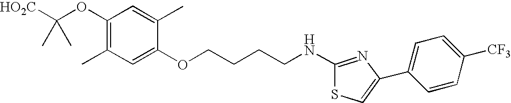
[HO2C]C(OC1=C(C)C=C(OCCCCNC2=NC(C3=CC=C([CF3])C=C3)=CS2)C(C)=C1)(C)C
